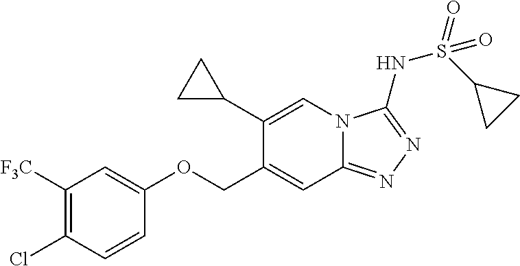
C1([F3C])=C(Cl)C=CC(OCC2=CC3=NN=C(NS(=O)(C4CC4)=O)N3C=C2C2CC2)=C1
